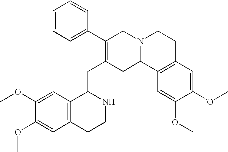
C1=C(OC)C(OC)=CC2=C1C(CC1=C(C3=CC=CC=C3)CN3C(C1)C1=C(CC3)C=C(OC)C(OC)=C1)NCC2
